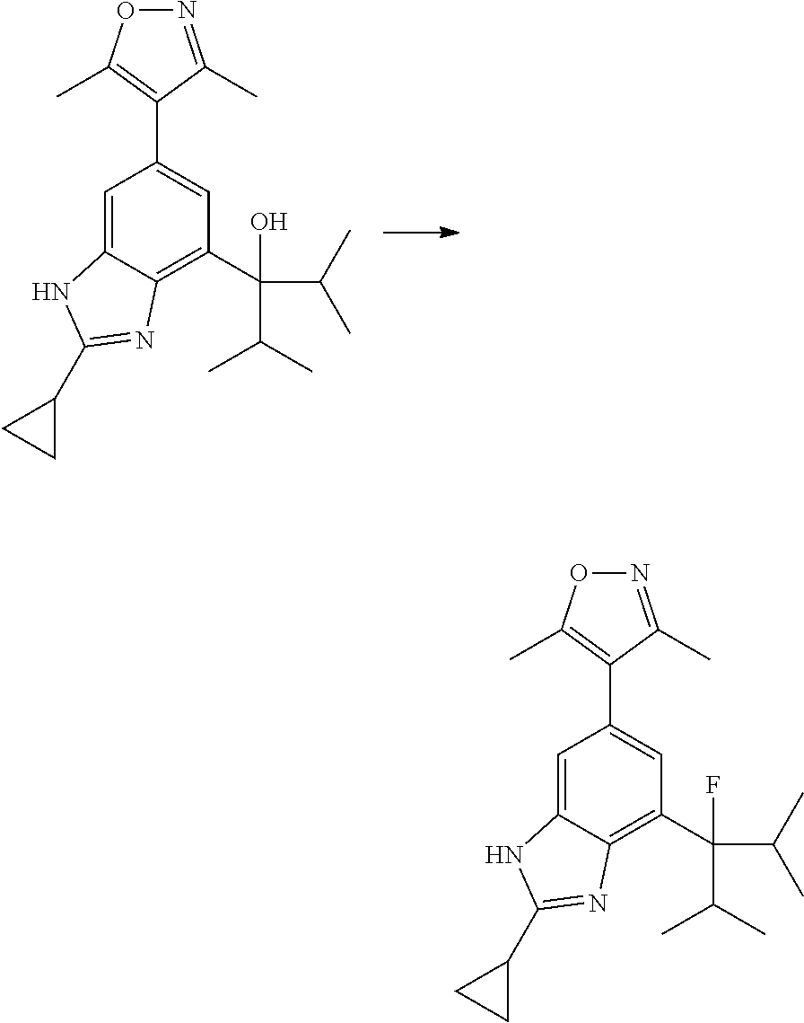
C1=C2C(=C(C(C(C)C)(C(C)C)O)C=C1C1=C(C)ON=C1C)N=C(C1CC1)N2.C1=C2C(=C(C(C(C)C)(C(C)C)F)C=C1C1=C(C)ON=C1C)N=C(C1CC1)N2
